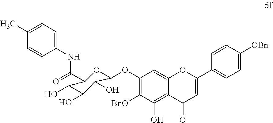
C1(OC2OC(C(=O)NC3=CC=C(C)C=C3)C(O)C(O)C2O)=C([BnO])C(O)=C2C(=C1)OC(C1=CC=C([OBn])C=C1)=CC2=O
